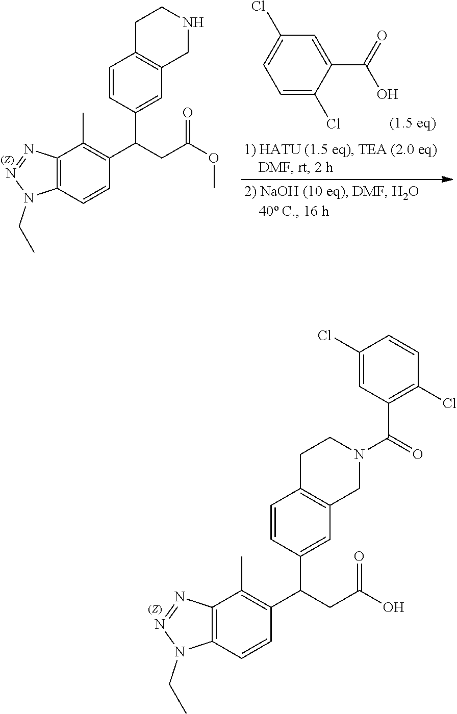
C12=C(C=CC(C(CC(O)=O)C3=CC4=C(C=C3)CCN(C(C3=C(Cl)C=CC(Cl)=C3)=O)C4)=C1C)N(CC)N=N2.C12=C(C=CC(C(CC(OC)=O)C3=CC4=C(C=C3)CCNC4)=C1C)N(CC)N=N2.C1(Cl)=CC=C(Cl)C(C(O)=O)=C1
